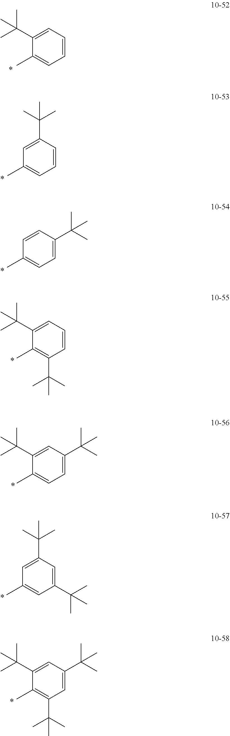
C1=CC=C(C(C)(C)C)C(C)=C1.C1=CC(C(C)(C)C)=CC(C)=C1.C1=C(C(C)(C)C)C=CC(C)=C1.C1=CC=C(C(C)(C)C)C(C)=C1C(C)(C)C.C1=C(C(C)(C)C)C=C(C(C)(C)C)C(C)=C1.C1(C(C)(C)C)=CC(C(C)(C)C)=CC(C)=C1.C1=C(C(C)(C)C)C=C(C(C)(C)C)C(C)=C1C(C)(C)C
